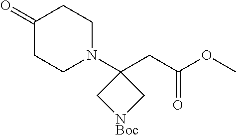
C1(=O)CCN(C2(CC(OC)=O)C[NBoc]C2)CC1
